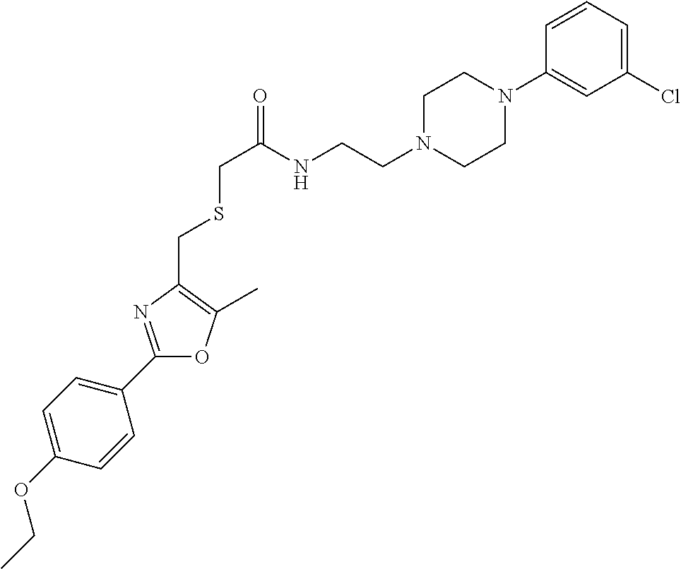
C1=CC=C(Cl)C=C1N1CCN(CCNC(CSCC2=C(C)OC(C3=CC=C(OCC)C=C3)=N2)=O)CC1
